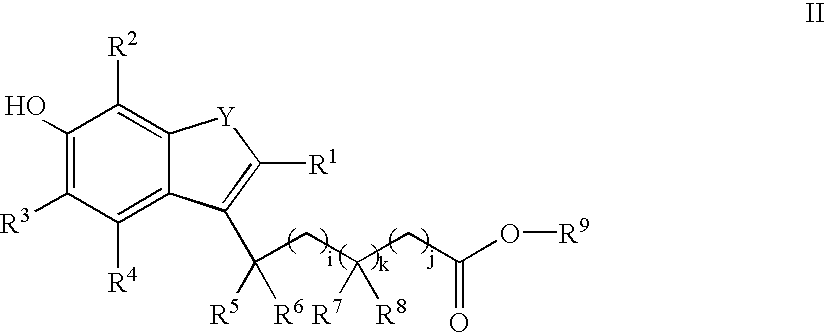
OC1=C([R3])C([R4])=C2C(=C1[R2])[Y]C([R1])=C2C(CC(CC(O[R9])=O)([R8])[R7])([R6])[R5]
